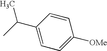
CC(C1=CC=C([OMe])C=C1)C
